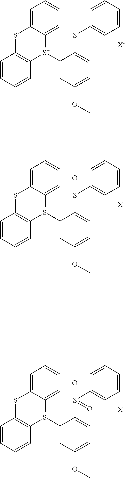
C1=C2C(=CC=C1)[S+](C1=CC(OC)=CC=C1SC1=CC=CC=C1)C1=C(C=CC=C1)S2.[X-].C1=C2C(=CC=C1)[S+](C1=CC(OC)=CC=C1S(C1=CC=CC=C1)=O)C1=C(C=CC=C1)S2.[X-].C1=C2C(=CC=C1)[S+](C1=CC(OC)=CC=C1S(C1=CC=CC=C1)(=O)=O)C1=C(C=CC=C1)S2.[X-]
